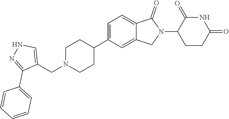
C1N(CC2=CNN=C2C2=CC=CC=C2)CCC(C2=CC=C3C(=C2)CN(C2CCC(=O)NC2=O)C3=O)C1
